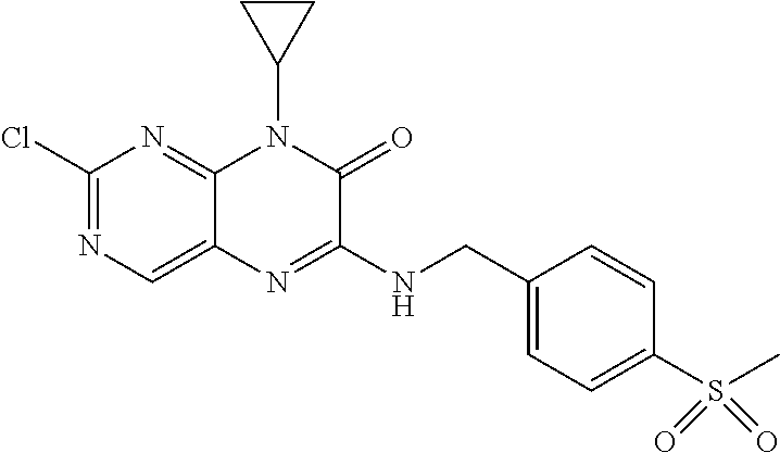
C1(Cl)=NC=C2C(=N1)N(C1CC1)C(=O)C(NCC1=CC=C(S(C)(=O)=O)C=C1)=N2
